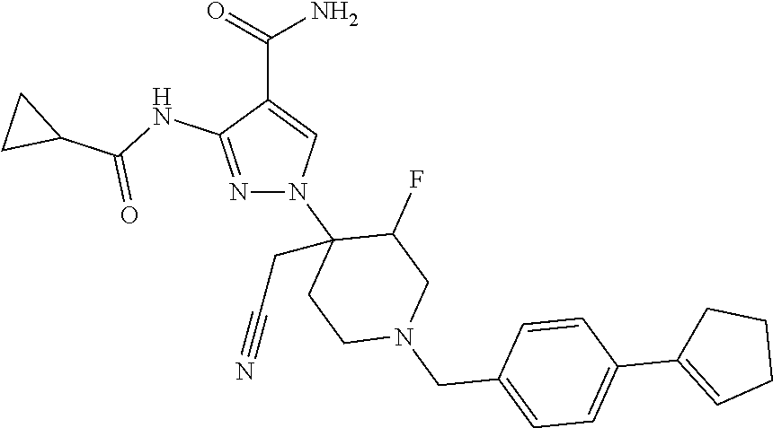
C(C1=CN(C2(CC#N)CCN(CC3=CC=C(C4=CCCC4)C=C3)CC2F)N=C1NC(C1CC1)=O)(=O)N
